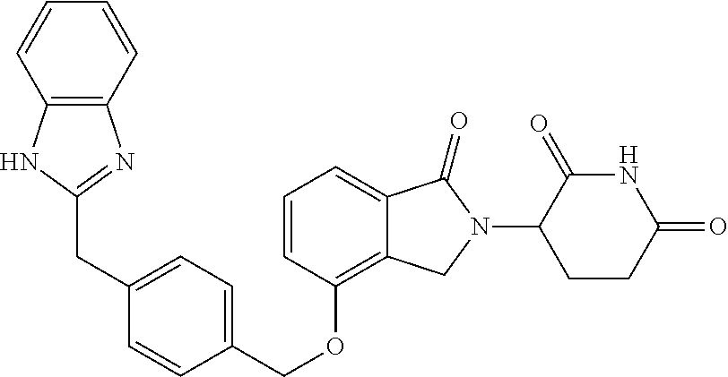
C1=CC(OCC2=CC=C(CC3=NC4=C(N3)C=CC=C4)C=C2)=C2C(=C1)C(=O)N(C1CCC(=O)NC1=O)C2
